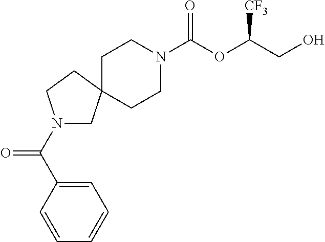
C1CN(C(OC(CO)[CF3])=O)CCC12CN(C(C1=CC=CC=C1)=O)CC2
